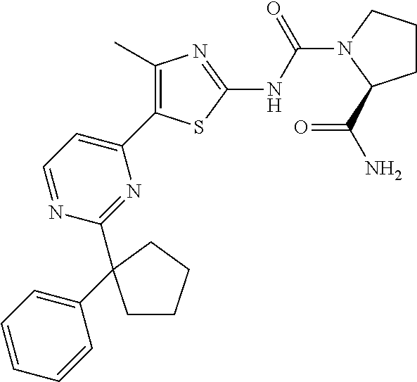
C1=NC(C2(C3=CC=CC=C3)CCCC2)=NC(C2=C(C)N=C(NC(=O)N3CCCC3C(=O)N)S2)=C1
